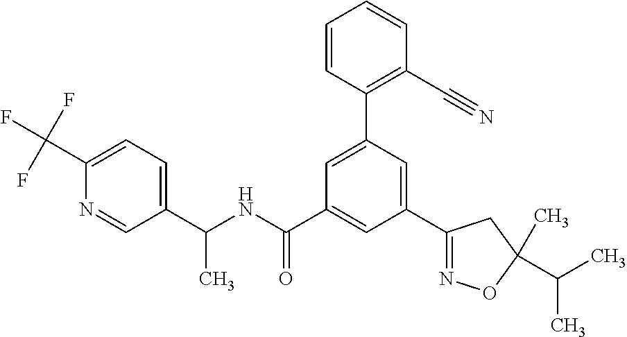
C1(C(NC(C2=CC(C3=NOC(C(C)C)(C)C3)=CC(C3=C(C#N)C=CC=C3)=C2)=O)C)=CC=C(C(F)(F)F)N=C1
